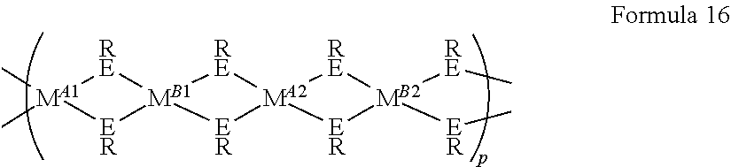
[RE]1[MA1](C)(C)[ER][MB1]12[RE][MA2]1([RE][MB2]([RE]C)([ER]C)[ER]1)[ER]2
